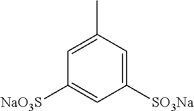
C1(C)=CC([NaO3S])=CC([SO3Na])=C1
